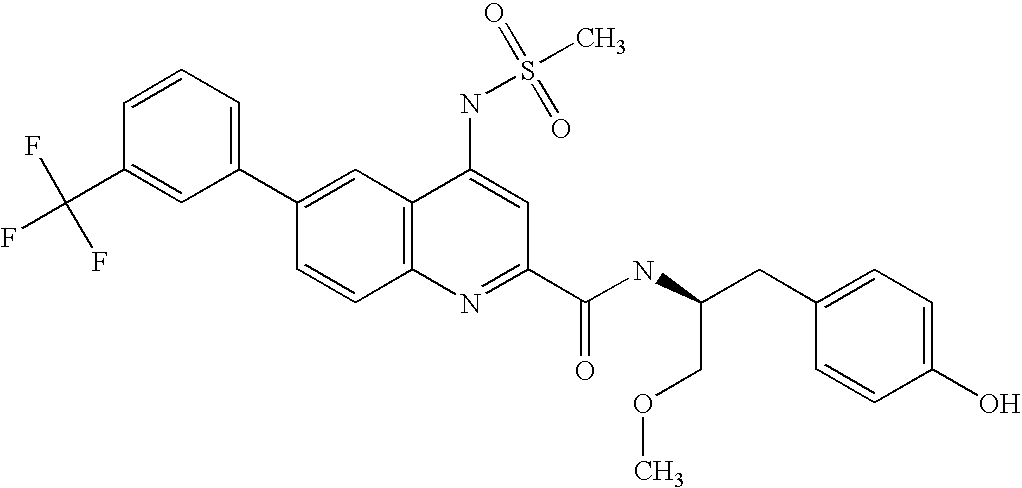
C1=CC(C(F)(F)F)=CC(C2=CC3=C(C=C2)N=C(C(NC(CC2=CC=C(O)C=C2)COC)=O)C=C3NS(C)(=O)=O)=C1
